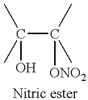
C(C(C)(C)[ONO2])(C)(C)O
